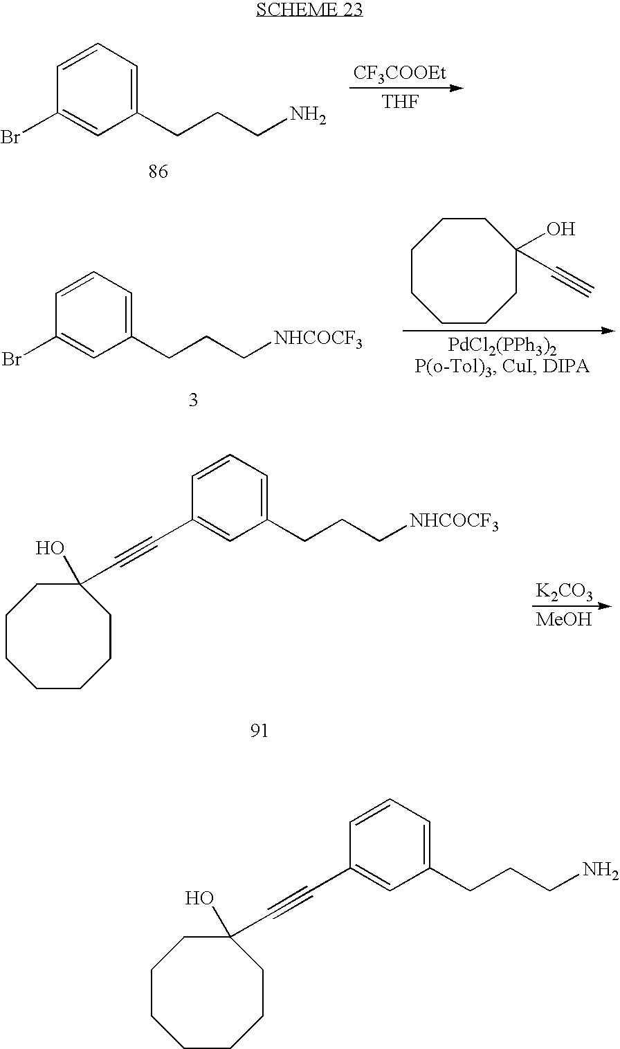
C1(CCCN)=CC=CC(Br)=C1.[CF3COOEt].[THF].C1CCCC(O)(C#CC2=CC(CCC[NHCOCF3])=CC=C2)CCC1.[K2CO3].[MeOH].C1(CCC[NHCOCF3])=CC=CC(Br)=C1.C1CCCCC(O)(C#C)CC1.C1CCCC(O)(C#CC2=CC(CCCN)=CC=C2)CCC1
